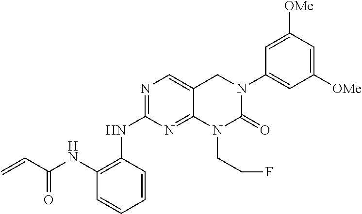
N(C1=NC=C2C(=N1)N(CCF)C(=O)N(C1=CC([OMe])=CC([OMe])=C1)C2)C1=C(NC(C=C)=O)C=CC=C1
